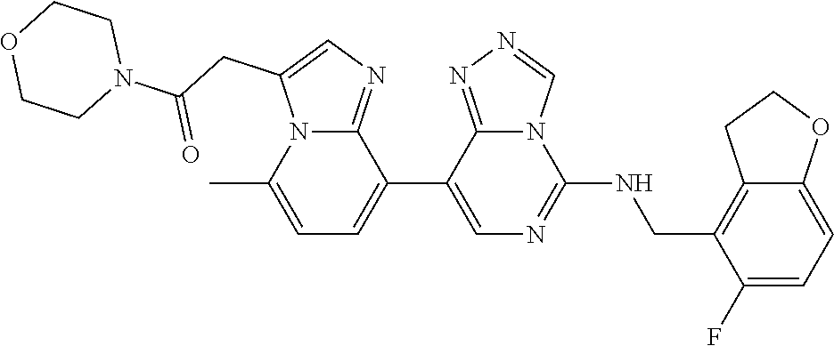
C1(C2=CC=C(C)N3C2=NC=C3CC(N2CCOCC2)=O)=CN=C(NCC2=C3C(=CC=C2F)OCC3)N2C1=NN=C2
